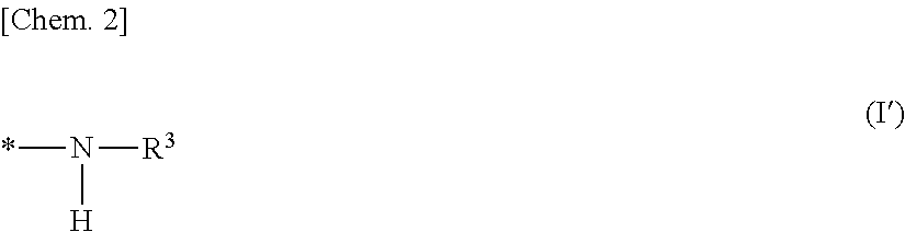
*N([H])[R3]
